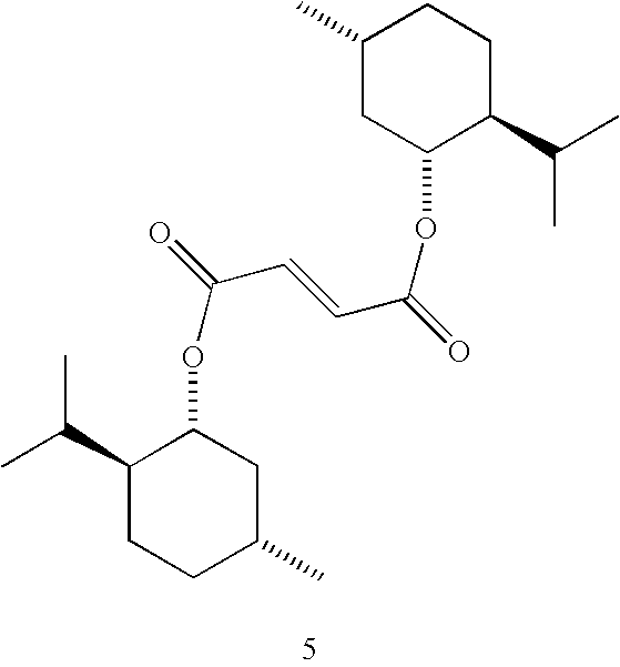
C1(C(C)C)CCC(C)CC1OC(=O)C=CC(=O)OC1C(C(C)C)CCC(C)C1
